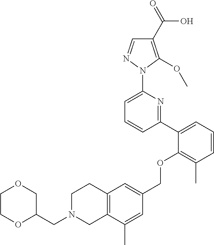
C1(C2=CC=CC(C)=C2OCC2=CC3=C(C(C)=C2)CN(CC2COCCO2)CC3)=NC(N2N=CC(C(=O)O)=C2OC)=CC=C1
